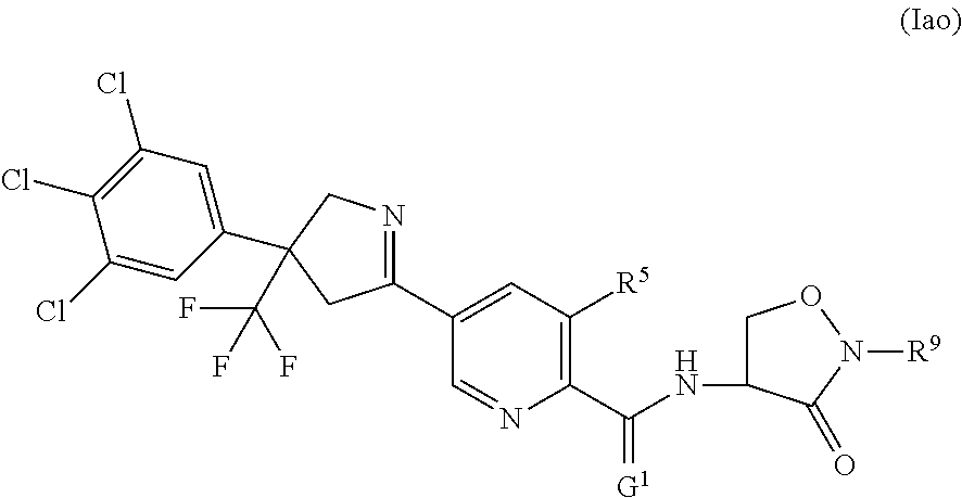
C(NC1CON([R9])C1=O)(C1=C([R5])C=C(C2=NCC(C3=CC(Cl)=C(Cl)C(Cl)=C3)(C(F)(F)F)C2)C=N1)=[G1]
